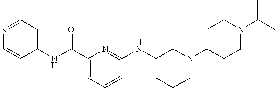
C1(C(NC2=CC=NC=C2)=O)=CC=CC(NC2CN(C3CCN(C(C)C)CC3)CCC2)=N1
